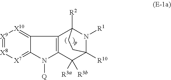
C12=[X10][X9]=[X8][X7]=C1N([Q])C1=C2C2([R2])N([R1])C([R10])(C1([R3a])[R3b])CC2
